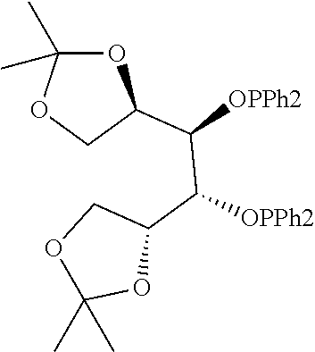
C1(C)(C)OC(C(C(C2COC(C)(C)O2)[OPPh2])[OPPh2])CO1
